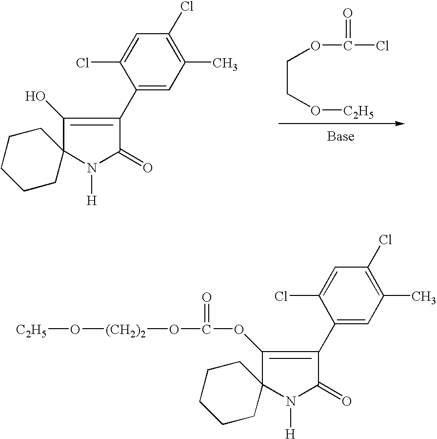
C1(O)=C(C2=CC(C)=C(Cl)C=C2Cl)C(=O)N([H])C12CCCCC2.C(CO[C2H5])OC(Cl)=O.C1(OC(O[(CH2)2]O[C2H5])=O)=C(C2=CC(C)=C(Cl)C=C2Cl)C(=O)N([H])C12CCCCC2
